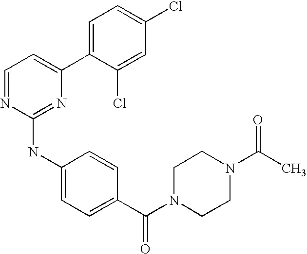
C1(C2=CC=C(Cl)C=C2Cl)=CC=NC(NC2=CC=C(C(N3CCN(C(C)=O)CC3)=O)C=C2)=N1
